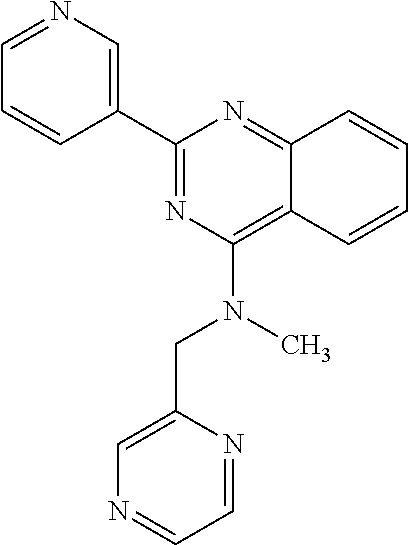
C1(C2=CN=CC=C2)=NC(N(CC2=CN=CC=N2)C)=C2C(=N1)C=CC=C2
